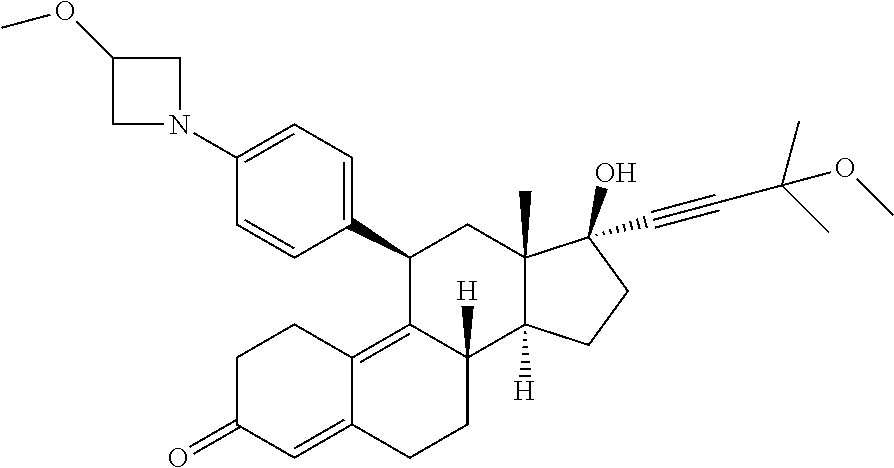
C1(C2=CC=C(N3CC(OC)C3)C=C2)C2=C3C(=CC(=O)CC3)CCC2([H])C2([H])C(C)(C1)C(C#CC(C)(C)OC)(O)CC2
